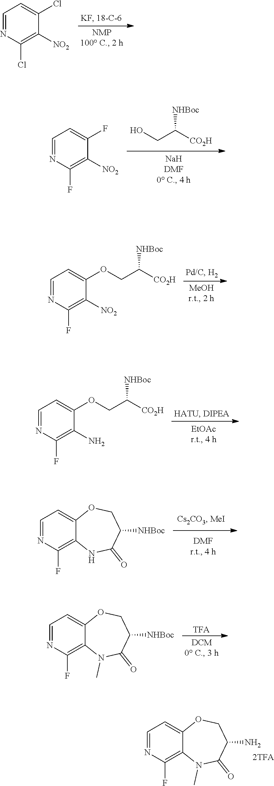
C1=NC(F)=C([NO2])C(F)=C1.OCC([CO2H])[NHBoc].C1=NC(F)=C([NO2])C(OCC([CO2H])[NHBoc])=C1.C1=NC(Cl)=C([NO2])C(Cl)=C1.C1=NC(F)=C(N)C(OCC([CO2H])[NHBoc])=C1.C1=C2C(=C(F)N=C1)NC(=O)C([NHBoc])CO2.C1=C2C(=C(F)N=C1)N(C)C(=O)C([NHBoc])CO2.[TFA].C1=C2C(=C(F)N=C1)N(C)C(=O)C(N)CO2
